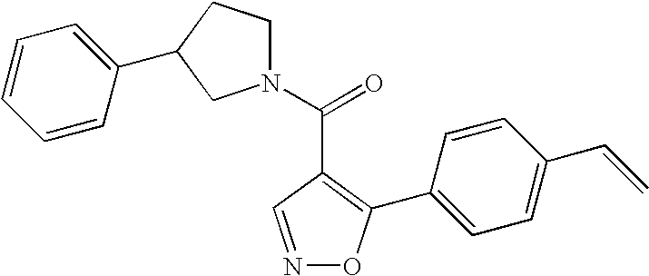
N1(C(=O)C2=C(C3=CC=C(C=C)C=C3)ON=C2)CCC(C2=CC=CC=C2)C1
